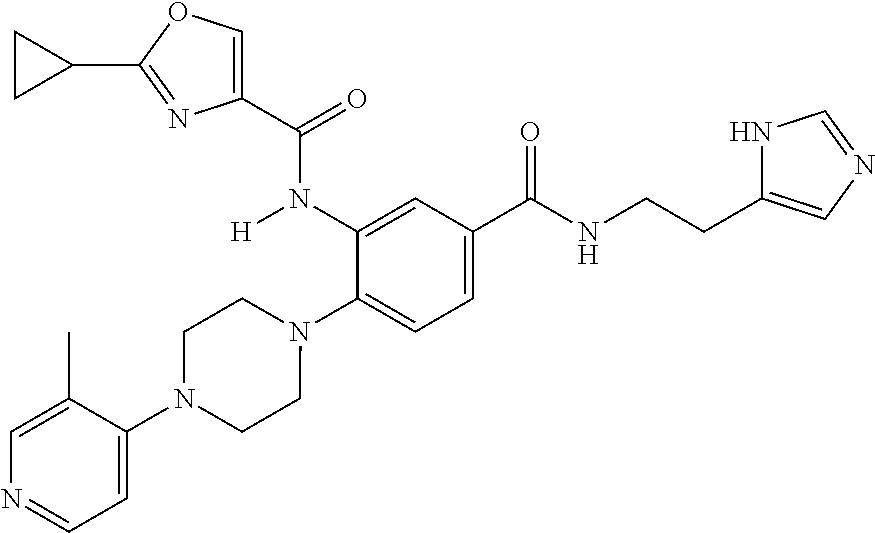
C1(N(C(=O)C2=COC(C3CC3)=N2)[H])=CC(C(=O)NCCC2=CN=CN2)=CC=C1N1CCN(C2=CC=NC=C2C)CC1
